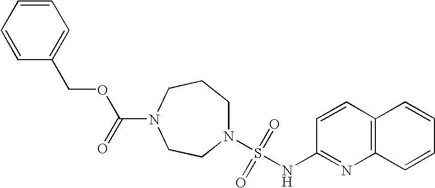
N1(S(=O)(=O)NC2=NC3=C(C=C2)C=CC=C3)CCCN(C(=O)OCC2=CC=CC=C2)CC1
